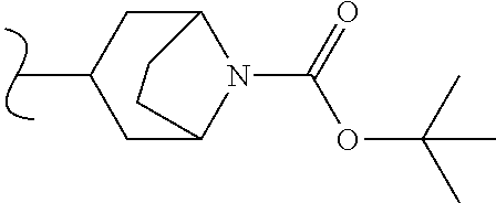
C1C2N(C(OC(C)(C)C)=O)C(CC1C)CC2
